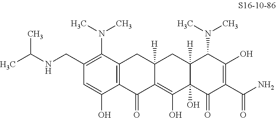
C12=C(C(N(C)C)=C(CNC(C)C)C=C1O)CC1([H])C(=C(O)C3(O)C([H])(C1)C(N(C)C)C(O)=C(C(=O)N)C3=O)C2=O
